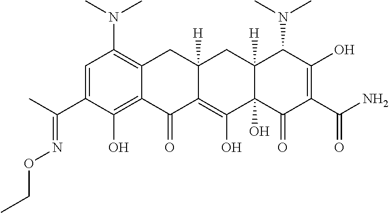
C1=C(C(C)=NOCC)C(O)=C2C(=C1N(C)C)CC1([H])C(=C(O)C3(O)C([H])(C1)C(N(C)C)C(O)=C(C(=O)N)C3=O)C2=O
